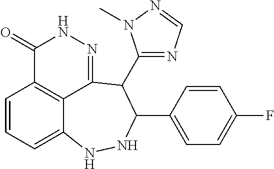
C1=CC=C2C3=C1C(=O)NN=C3C(C1=NC=NN1C)C(C1=CC=C(F)C=C1)NN2
